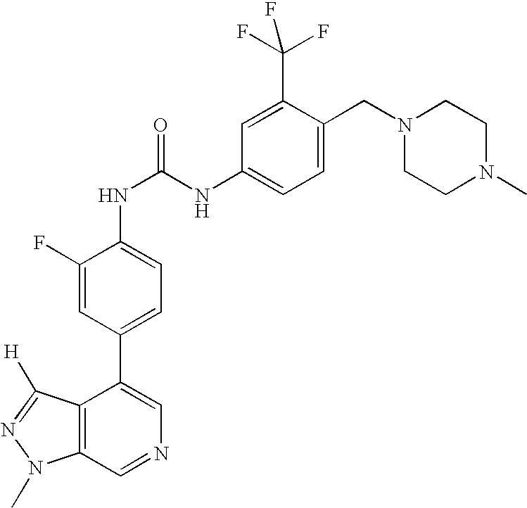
C12=C(C=NC=C1C1=CC=C(NC(=O)NC3=CC=C(CN4CCN(C)CC4)C(C(F)(F)F)=C3)C(F)=C1)N(C)N=C2[H]
